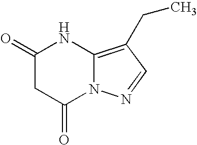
C1(=O)CC(=O)N2C(=C(CC)C=N2)N1
